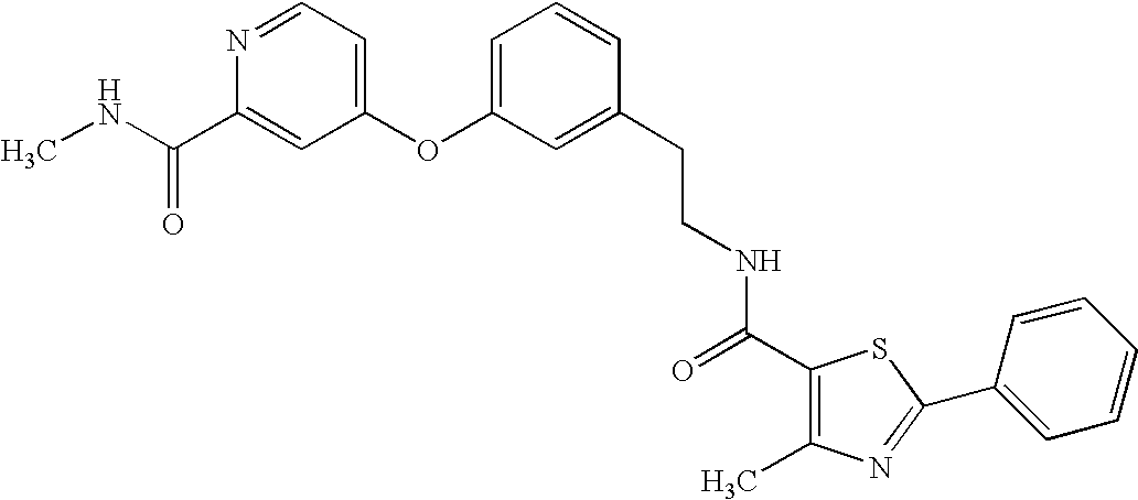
N(C(C1=CC(OC2=CC=CC(CCNC(C3=C(C)N=C(C4=CC=CC=C4)S3)=O)=C2)=CC=N1)=O)C
